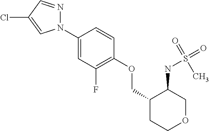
N1(C2=CC(F)=C(OCC3CCOCC3NS(=O)(=O)C)C=C2)N=CC(Cl)=C1
